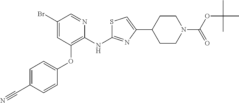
BrC1=CC(OC2=CC=C(C#N)C=C2)=C(NC2=NC(C3CCN(C(OC(C)(C)C)=O)CC3)=CS2)N=C1
